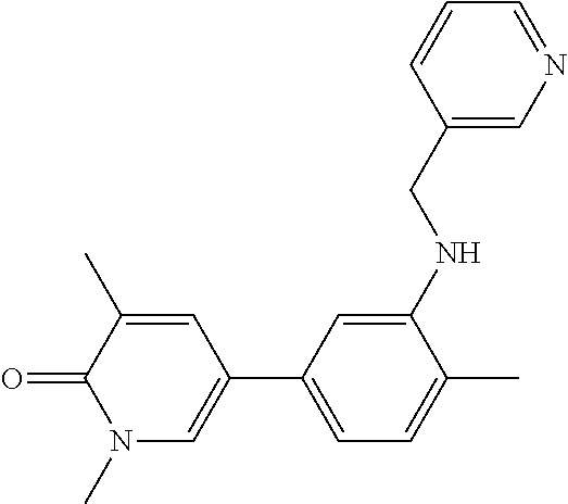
C1=C(C2=CN(C)C(=O)C(C)=C2)C=C(NCC2=CN=CC=C2)C(C)=C1
